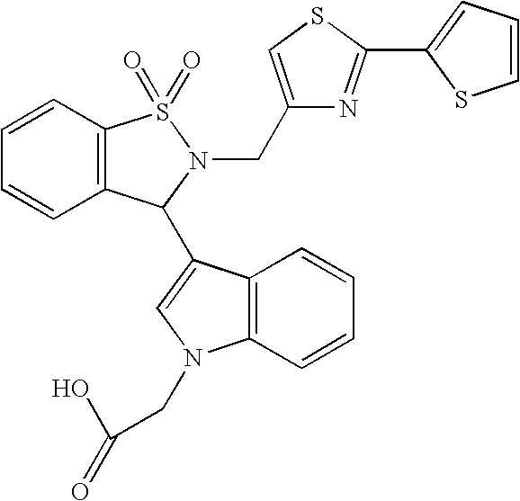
C12=C(C=CC=C1)N(CC(=O)O)C=C2C1C2=C(C=CC=C2)S(=O)(=O)N1CC1=CSC(C2=CC=CS2)=N1
